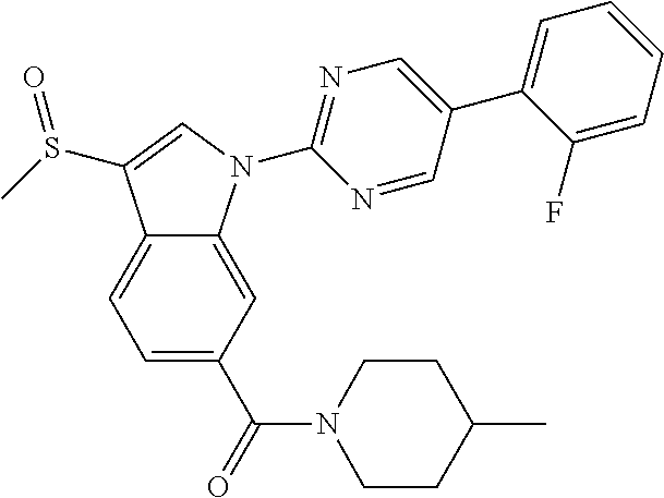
C12=CC=C(C(=O)N3CCC(C)CC3)C=C1N(C1=NC=C(C3=CC=CC=C3F)C=N1)C=C2S(C)=O
